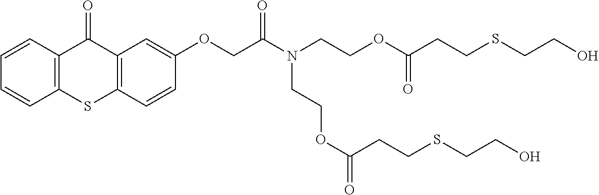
C1=CC2=C(C=C1)SC1=C(C2=O)C=C(OCC(N(CCOC(CCSCCO)=O)CCOC(=O)CCSCCO)=O)C=C1
